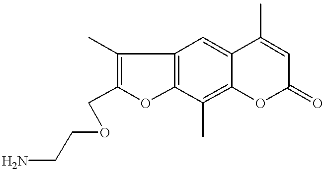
NCCOCC1=C(C)C2=C(O1)C(C)=C1C(=C2)C(C)=CC(=O)O1
